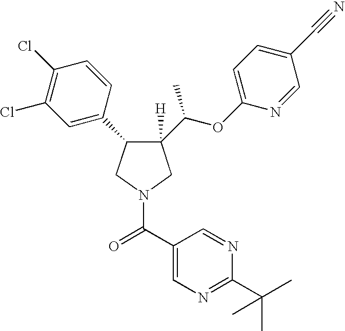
C1([H])(C(OC2=CC=C(C#N)C=N2)C)C(C2=CC(Cl)=C(Cl)C=C2)CN(C(C2=CN=C(C(C)(C)C)N=C2)=O)C1
